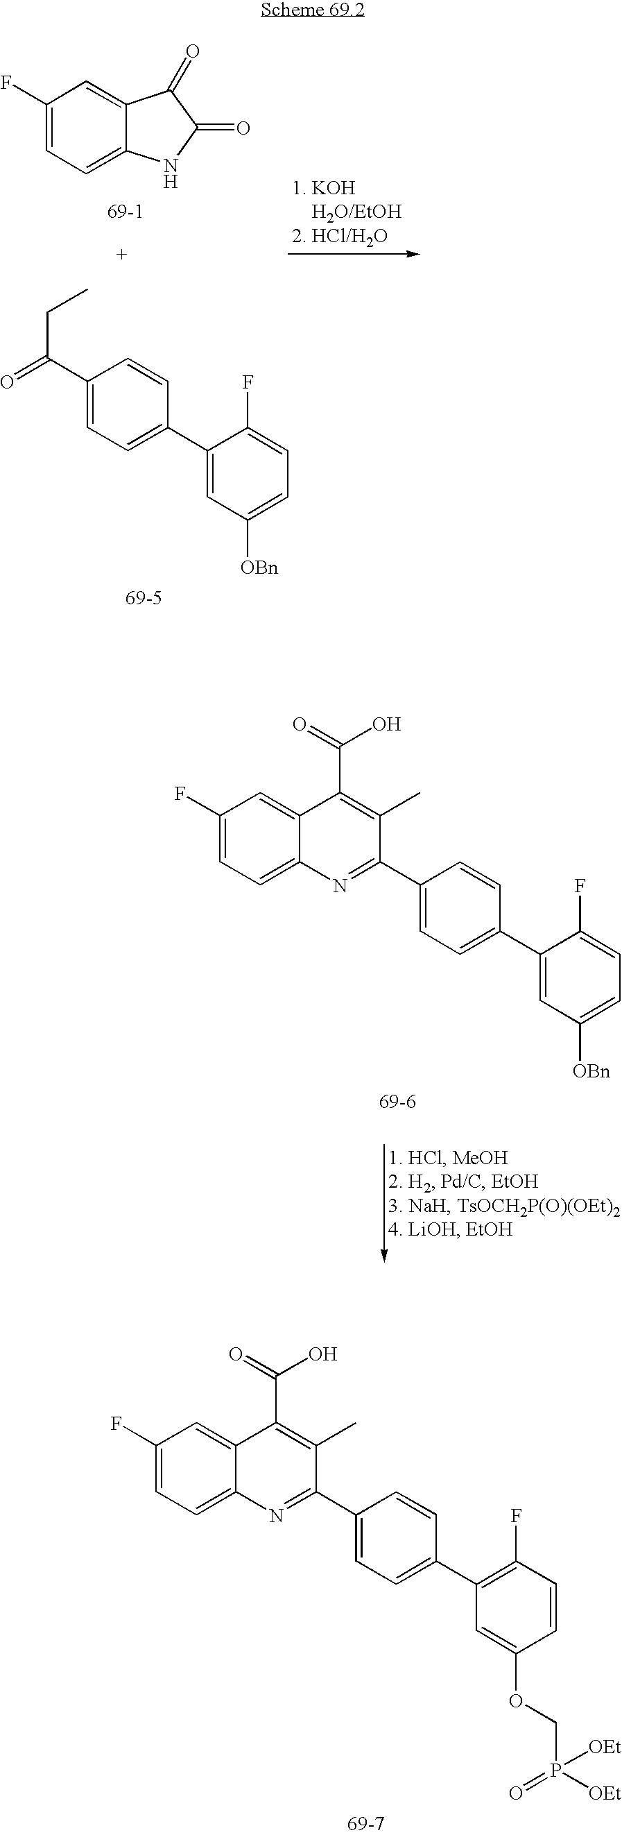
C1(F)=CC=C2C(=C1)C(C(=O)O)=C(C)C(C1=CC=C(C3=C(F)C=CC(OCP([OEt])(=O)[OEt])=C3)C=C1)=N2.C1(F)=CC=C2C(=C1)C(=O)C(=O)N2.C1(C(=O)CC)=CC=C(C2=CC([OBn])=CC=C2F)C=C1.C1(F)=CC=C2C(=C1)C(C(=O)O)=C(C)C(C1=CC=C(C3=CC([OBn])=CC=C3F)C=C1)=N2
